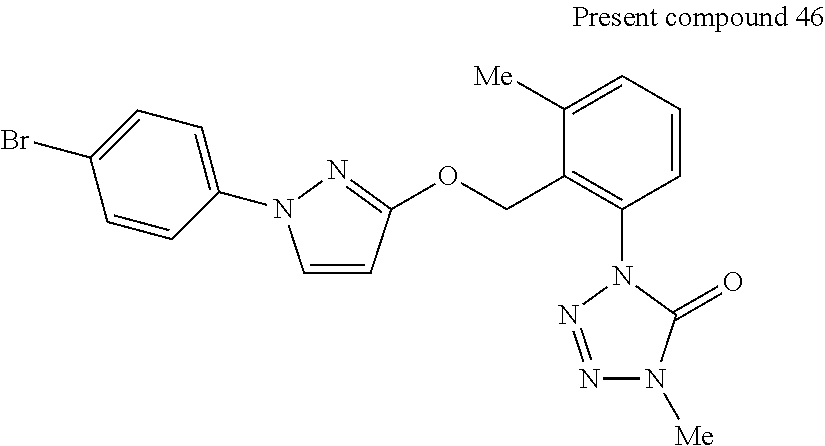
C1=CC=C([Me])C(COC2=NN(C3=CC=C(Br)C=C3)C=C2)=C1N1N=NN([Me])C1=O
